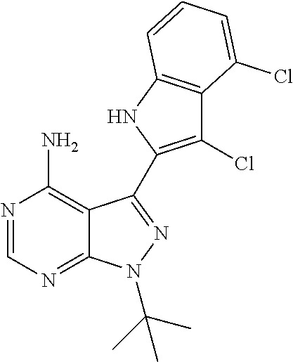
C12=C(N)N=CN=C1N(C(C)(C)C)N=C2C1=C(Cl)C2=C(N1)C=CC=C2Cl
